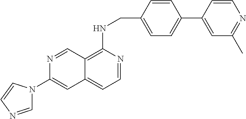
C12=C(NCC3=CC=C(C4=CC(C)=NC=C4)C=C3)N=CC=C1C=C(N1C=NC=C1)N=C2
